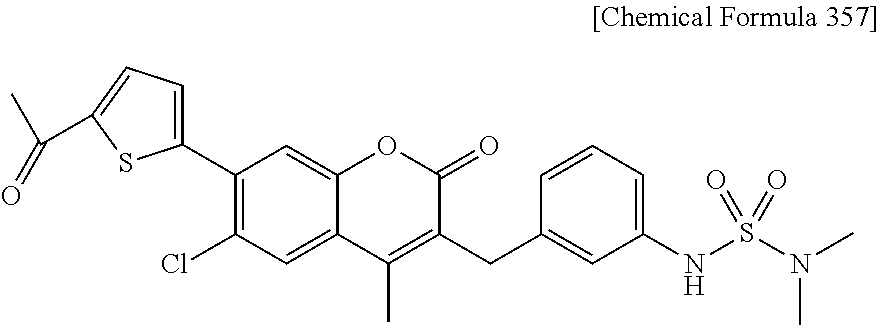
C1=C2C(=CC(Cl)=C1C1=CC=C(C(C)=O)S1)C(C)=C(CC1=CC(NS(N(C)C)(=O)=O)=CC=C1)C(=O)O2
